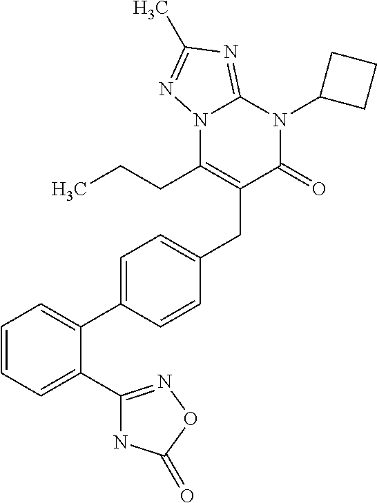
C1=CC=C(C2=NOC(=O)N2)C(C2=CC=C(CC3=C(CCC)N4C(=NC(C)=N4)N(C4CCC4)C3=O)C=C2)=C1
